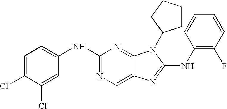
C1(NC2=NC=C3C(=N2)N(C2CCCC2)C(NC2=C(F)C=CC=C2)=N3)=CC=C(Cl)C(Cl)=C1
